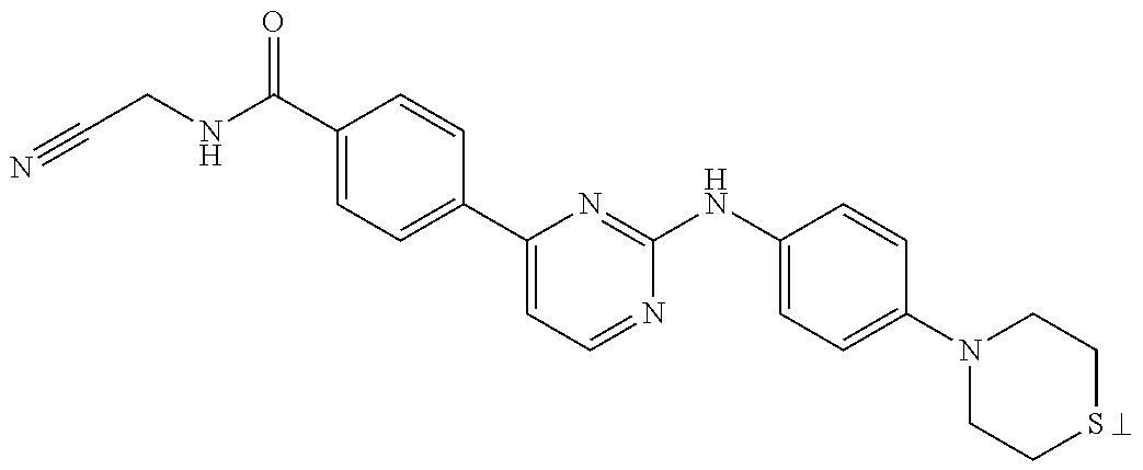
C1(C(NCC#N)=O)=CC=C(C2=CC=NC(NC3=CC=C(N4CCSCC4)C=C3)=N2)C=C1
